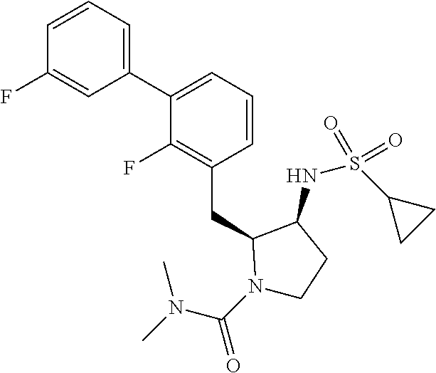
C1(C2=CC=CC(CC3N(C(N(C)C)=O)CCC3NS(C3CC3)(=O)=O)=C2F)=CC=CC(F)=C1
